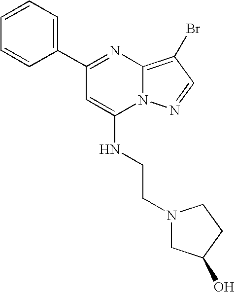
C1=CC=C(C2=NC3=C(Br)C=NN3C(NCCN3CC(O)CC3)=C2)C=C1
